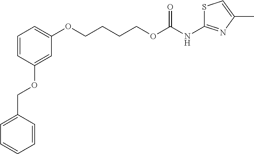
C1=CC(OCC2=CC=CC=C2)=CC(OCCCCOC(NC2=NC(C)=CS2)=O)=C1
